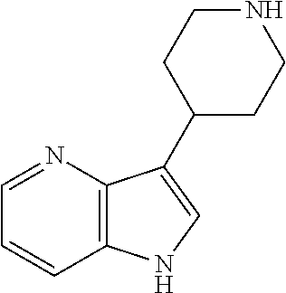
C12=C(N=CC=C1)C(C1CCNCC1)=CN2
